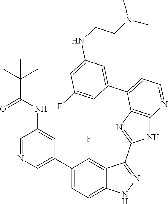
C1=NC=C(C2=CC=C3C(=C2F)C(C2=NC4=C(N2)N=CC=C4C2=CC(NCCN(C)C)=CC(F)=C2)=NN3)C=C1NC(C(C)(C)C)=O
